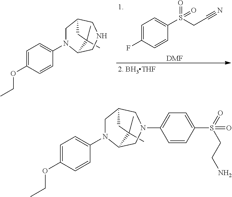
C1=C(F)C=CC(S(CC#N)(=O)=O)=C1.[DMF].C1=C(OCC)C=CC(N2CC3CNCC2C(C)(C)C3)=C1.C1=C(OCC)C=CC(N2CC3CN(C4=CC=C(S(CCN)(=O)=O)C=C4)CC2C(C)(C)C3)=C1
